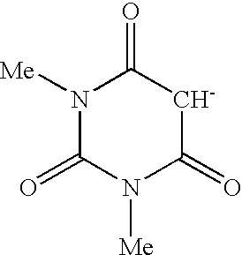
N1([Me])C(=O)N([Me])C(=O)[CH-]C1=O
